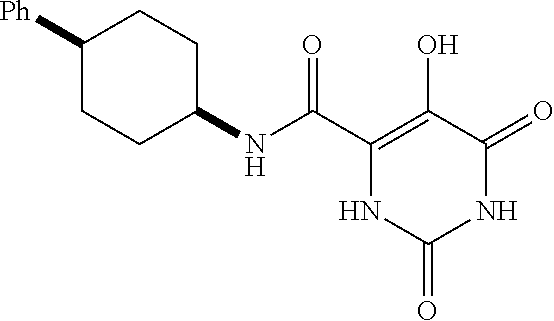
C1([Ph])CCC(NC(C2=C(O)C(=O)NC(=O)N2)=O)CC1
